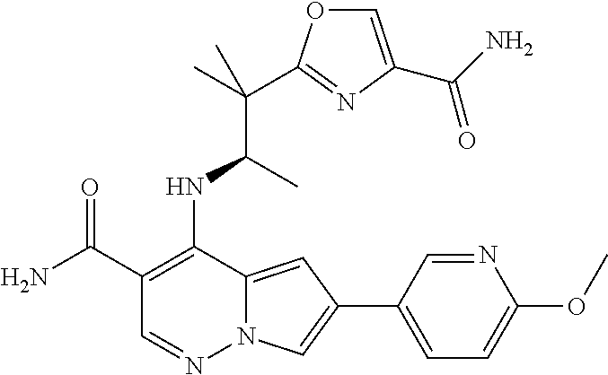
C1(C(N)=O)=C(NC(C(C)(C)C2=NC(C(N)=O)=CO2)C)C2=CC(C3=CC=C(OC)N=C3)=CN2N=C1
